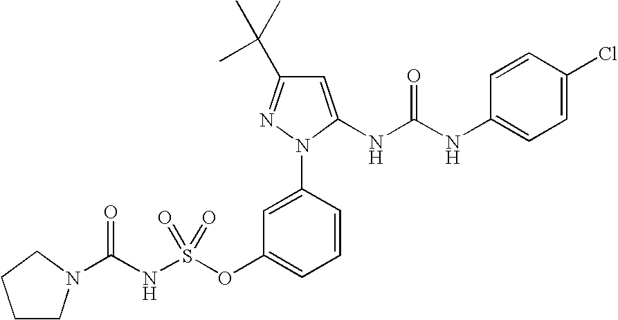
C1=C(NC(NC2=CC=C(Cl)C=C2)=O)N(C2=CC(OS(NC(=O)N3CCCC3)(=O)=O)=CC=C2)N=C1C(C)(C)C
